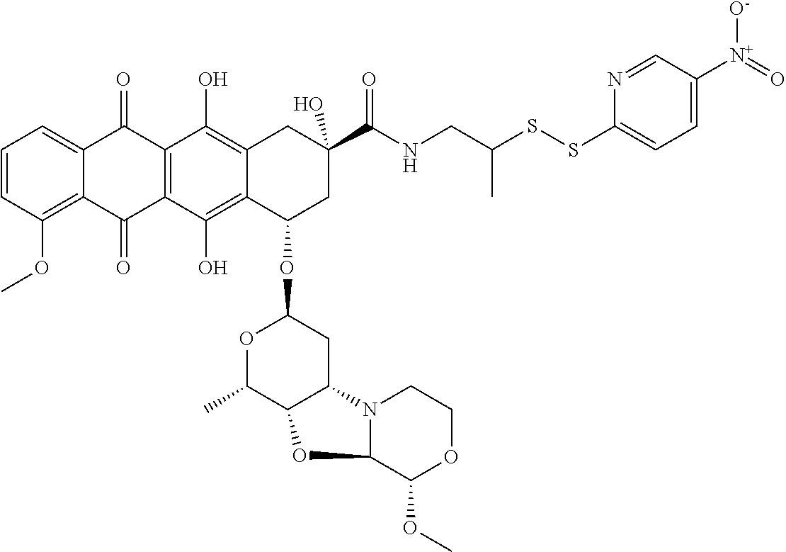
C1=CC(OC)=C2C(=C1)C(=O)C1=C(C2=O)C(O)=C2C(=C1O)CC(C(NCC(SSC1=CC=C([N+]([O-])=O)C=N1)C)=O)(O)CC2OC1OC(C)C2C(C1)N1C(C(OC)OCC1)O2
